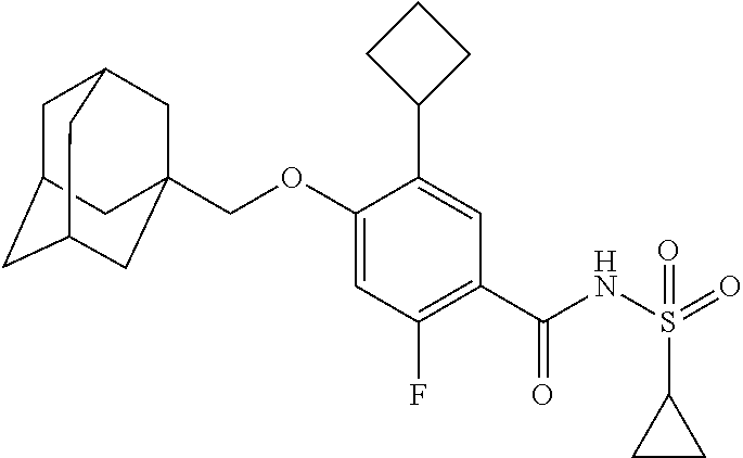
C1=C(OCC23CC4CC(CC(C2)C4)C3)C(C2CCC2)=CC(C(NS(C2CC2)(=O)=O)=O)=C1F
